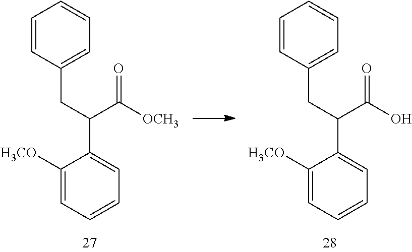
C1=CC(CC(C2=CC=CC=C2[H3CO])C([OCH3])=O)=CC=C1.C1=CC(CC(C2=CC=CC=C2[H3CO])C(O)=O)=CC=C1
